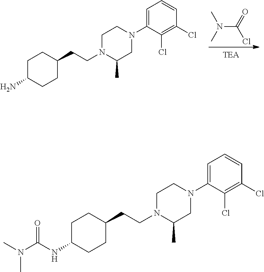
N1(CCC2CCC(N)CC2)C(C)CN(C2=CC=CC(Cl)=C2Cl)CC1.ClC(N(C)C)=O.N1(CCC2CCC(NC(N(C)C)=O)CC2)C(C)CN(C2=CC=CC(Cl)=C2Cl)CC1
